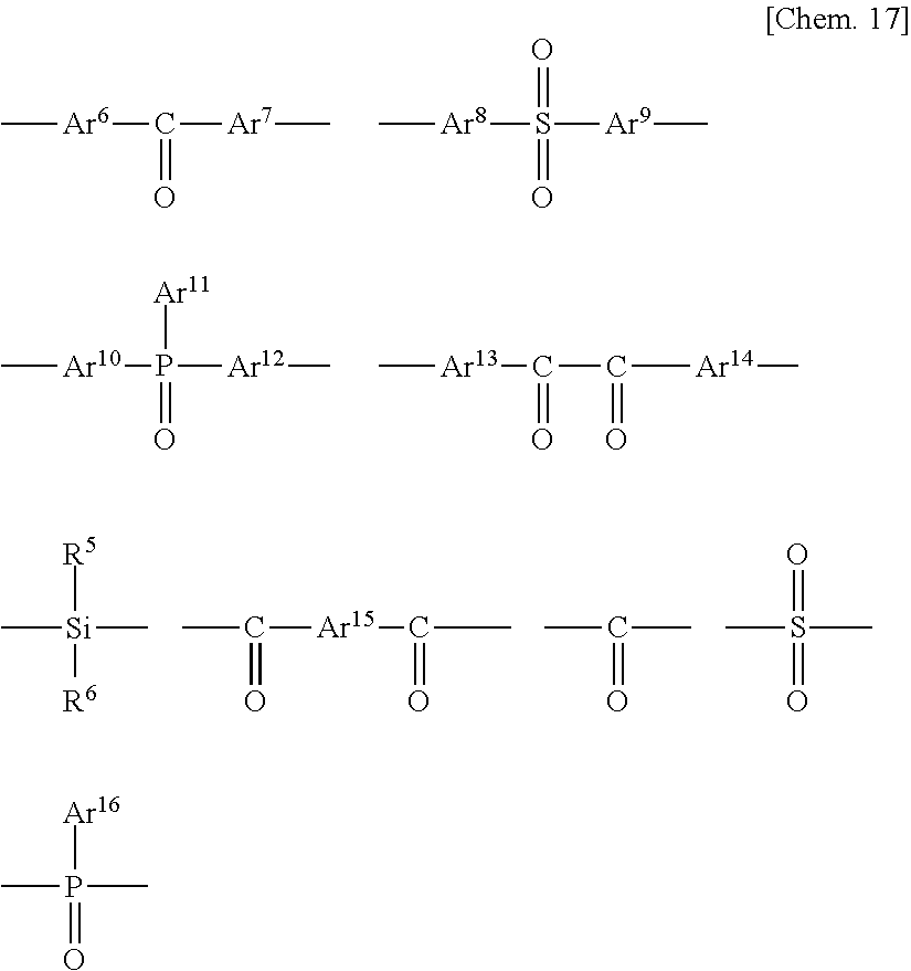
C[Ar6]C([Ar7]C)=O.C[Ar8]S([Ar9]C)(=O)=O.C[Ar10]P([Ar12]C)(=O)[Ar11].C[Ar13]C(C([Ar14]C)=O)=O.CC([Ar15]C(C)=O)=O.[Si](C)([R6])([R5])C.C(C)(=O)C.S(C)(=O)(C)=O.P(C)(=O)(C)[Ar16]
